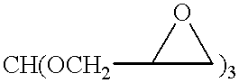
[CH(OCH2]C1CO1
